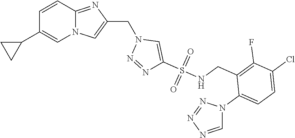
N12C(=NC(CN3N=NC(S(NCC4=C(F)C(Cl)=CC=C4N4N=NN=C4)(=O)=O)=C3)=C1)C=CC(C1CC1)=C2
